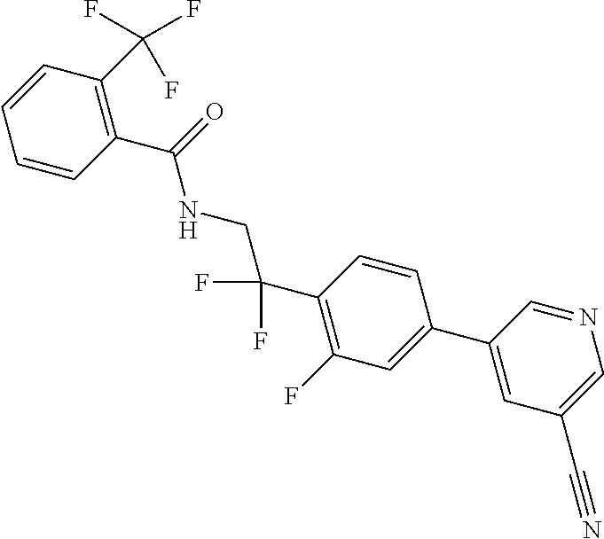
C1(C2=CC(C#N)=CN=C2)=CC(F)=C(C(F)(F)CNC(C2=C(C(F)(F)F)C=CC=C2)=O)C=C1
